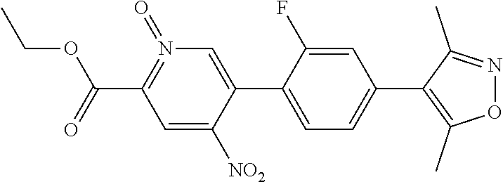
C1=C(C2=CC=C(C3=C(C)ON=C3C)C=C2F)C([NO2])=CC(C(=O)OCC)=N1=O
